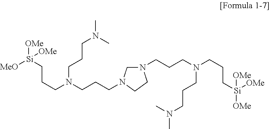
C(CN(CCCN1CN(CCCN(CCC[Si]([OMe])([OMe])[OMe])CCCN(C)C)CC1)CCCN(C)C)C[Si]([MeO])([OMe])[OMe]
